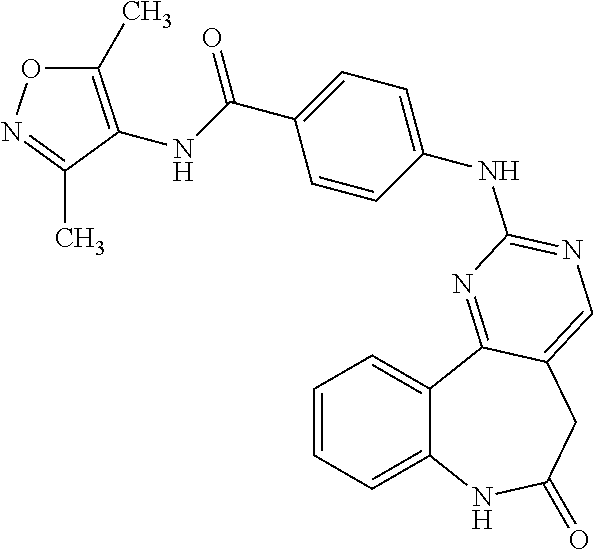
C1=CC=C2C(=C1)C1=NC(NC3=CC=C(C(=O)NC4=C(C)ON=C4C)C=C3)=NC=C1CC(=O)N2
